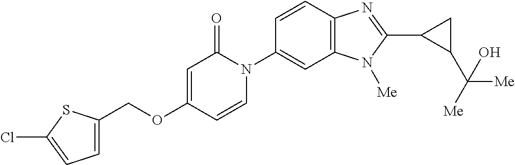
C(OC1=CC(=O)N(C2=CC3=C(C=C2)N=C(C2C(C([Me])([Me])O)C2)N3[Me])C=C1)C1=CC=C(Cl)S1
